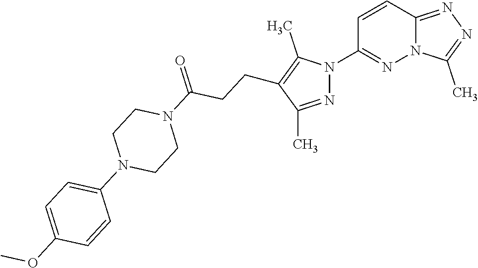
C12=NN=C(C)N1N=C(N1N=C(C)C(CCC(N3CCN(C4=CC=C(OC)C=C4)CC3)=O)=C1C)C=C2
